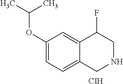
C1(OC(C)C)=CC=C2C(=C1)C(F)CNC2.[CIH]
